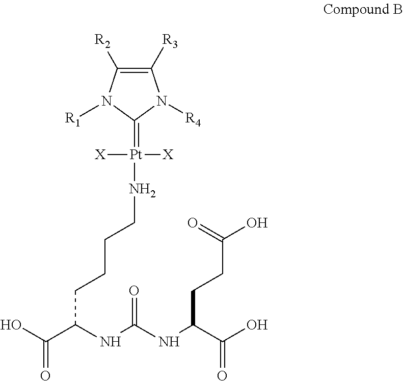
OC(C(NC(NC(C(O)=O)CCC(O)=O)=O)CCCCN[Pt](=C1N([R4])C([R3])=C([R2])N1[R1])([X])[X])=O
